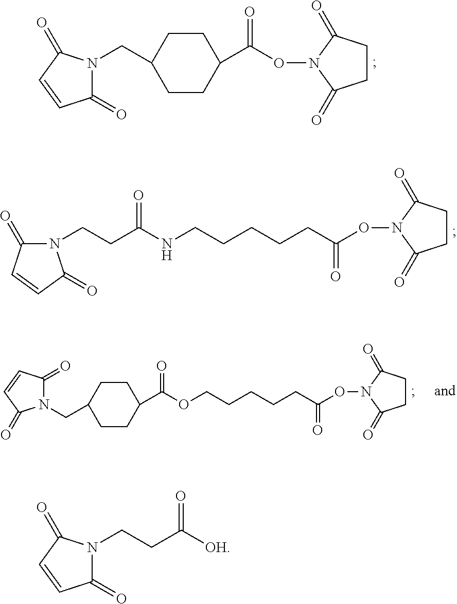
C1CC(C(OCCCCCC(ON2C(=O)CCC2=O)=O)=O)CCC1CN1C(=O)C=CC1=O.C1(C(ON2C(=O)CCC2=O)=O)CCC(CN2C(=O)C=CC2=O)CC1.C(CC(NCCCCCC(ON1C(=O)CCC1=O)=O)=O)N1C(=O)C=CC1=O.C(CN1C(=O)C=CC1=O)C([OH])=O
